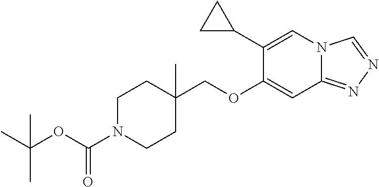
O(CC1(C)CCN(C(OC(C)(C)C)=O)CC1)C1=CC2=NN=CN2C=C1C1CC1
